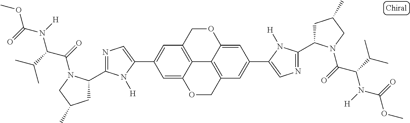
C12=C3COC4=CC(C5=CN=C(C6CC(C)CN6C(=O)C(C(C)C)N([H])C(=O)OC)N5[H])=CC(=C14)COC2=CC(C1=CN=C(C2CC(C)CN2C(=O)C(C(C)C)N([H])C(=O)OC)N1[H])=C3
